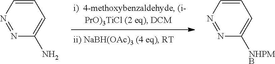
C1=CN=NC(N)=C1.C1=CN=NC([NHPMB])=C1
